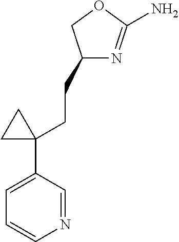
C1(CCC2(C3=CC=CN=C3)CC2)N=C(N)OC1
